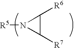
[R5]N1C([R7])C1[R6]
